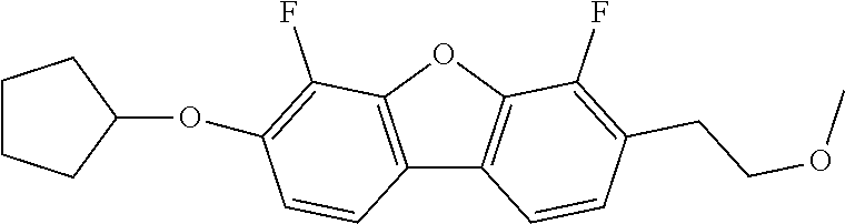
C12=C(OC3=C1C=CC(CCOC)=C3F)C(F)=C(OC1CCCC1)C=C2
